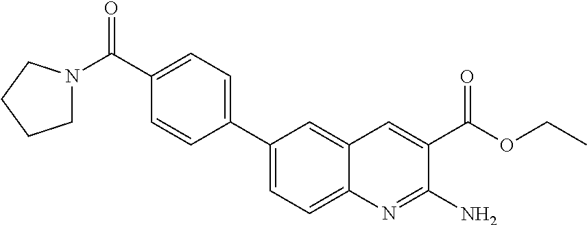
C1(C(=O)N2CCCC2)=CC=C(C2=CC=C3C(=C2)C=C(C(OCC)=O)C(N)=N3)C=C1
